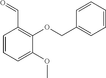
C1=CC=C(OC)C(OCC2=CC=CC=C2)=C1C=O
